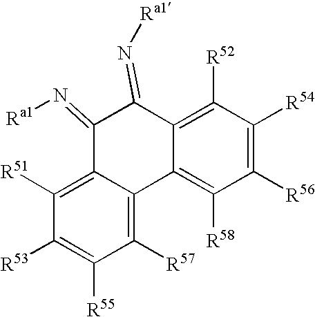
C1(=N[Ra1])C2=C([R51])C([R53])=C([R55])C([R57])=C2C2=C([R58])C([R56])=C([R54])C([R52])=C2C1=N[Ra1]
